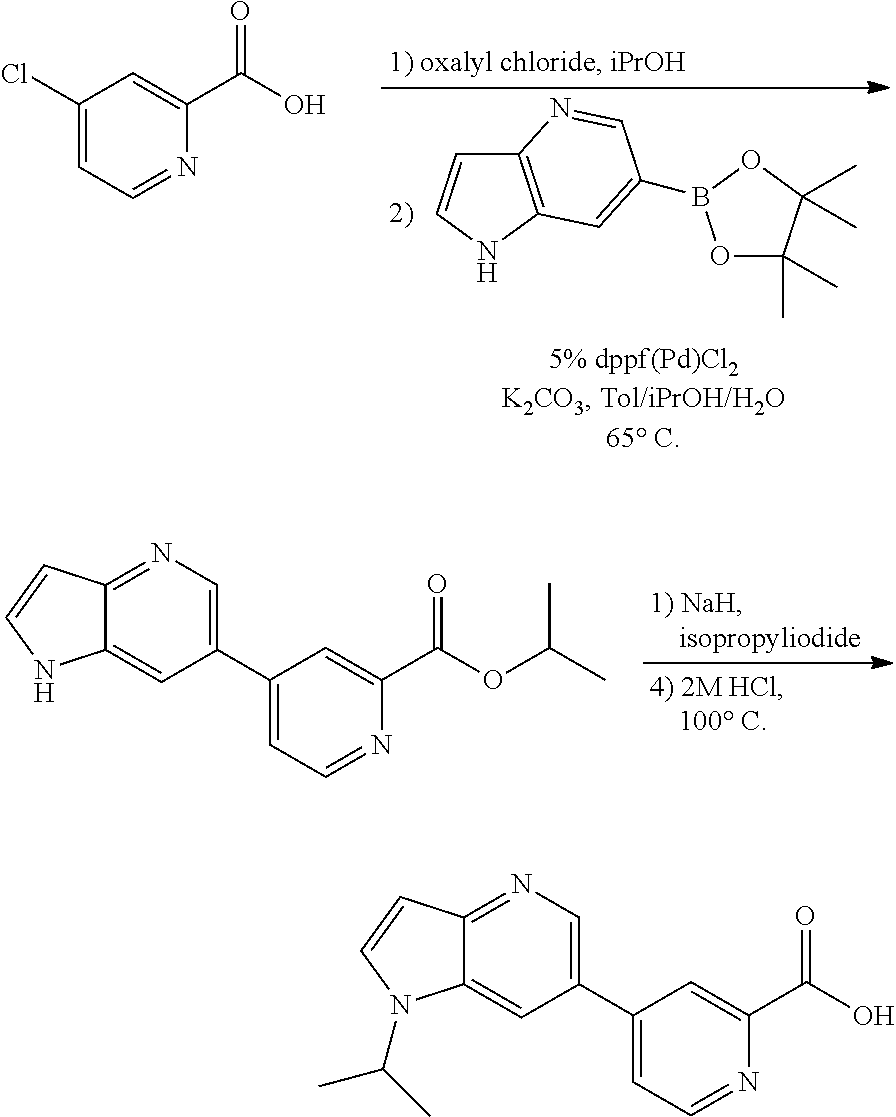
C12=C(NC=C1)C=C(B1OC(C)(C)C(C)(C)O1)C=N2.C1(Cl)=CC=NC(C(=O)O)=C1.C1(C2=CN=C3C(=C2)NC=C3)=CC=NC(C(OC(C)C)=O)=C1.C1(C2=CN=C3C(=C2)N(C(C)C)C=C3)=CC=NC(C(O)=O)=C1
